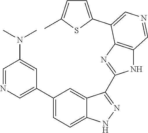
C1(C2=CN=CC(N(C)C)=C2)=CC=C2C(=C1)C(C1=NC3=C(N1)C=NC=C3C1=CC=C(C)S1)=NN2
